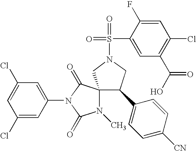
C1(Cl)=CC(Cl)=CC(N2C(=O)N(C)C3(C2=O)C(C2=CC=C([CN])C=C2)CN(S(=O)(C2=CC(C(O)=O)=C(Cl)C=C2F)=O)C3)=C1
